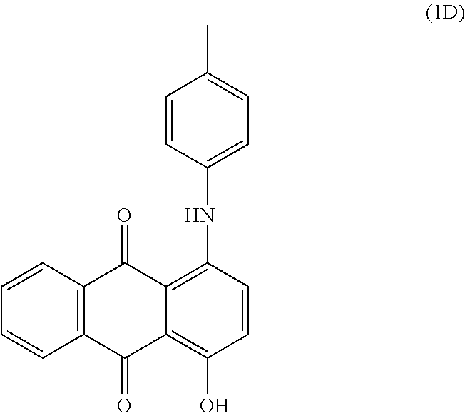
C12=C(C=CC=C1)C(=O)C1=C(NC3=CC=C(C)C=C3)C=CC(O)=C1C2=O
